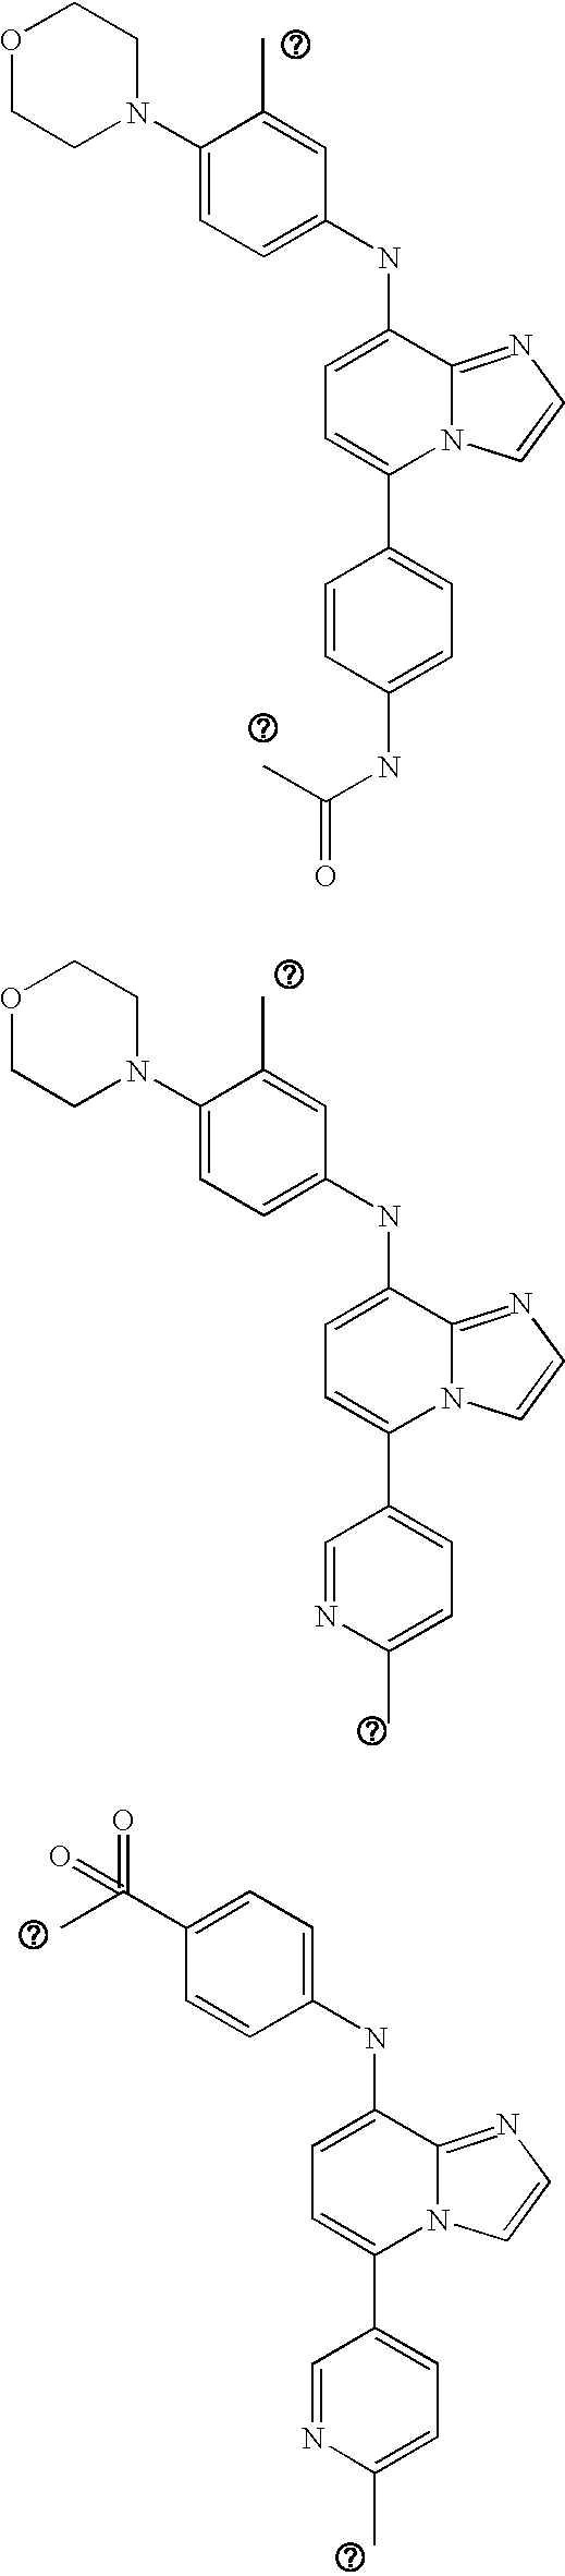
C1(C2=CC=C(NC3=CC=C(N4CCOCC4)C(C)=C3)C3=NC=CN23)=CC=C(NC(C)=O)C=C1.C1(C2=CC=C(NC3=CC=C(N4CCOCC4)C(C)=C3)C3=NC=CN23)=CC=C(C)N=C1.C1(C2=CC=C(NC3=CC=C(C(C)(=O)=O)C=C3)C3=NC=CN23)=CC=C(C)N=C1
